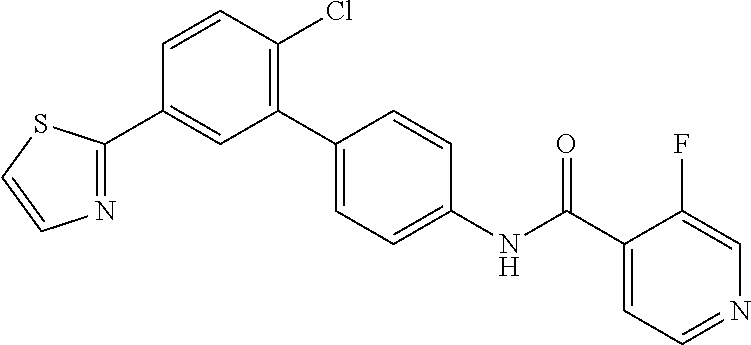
C1=CC(Cl)=C(C2=CC=C(NC(C3=CC=NC=C3F)=O)C=C2)C=C1C1=NC=CS1
